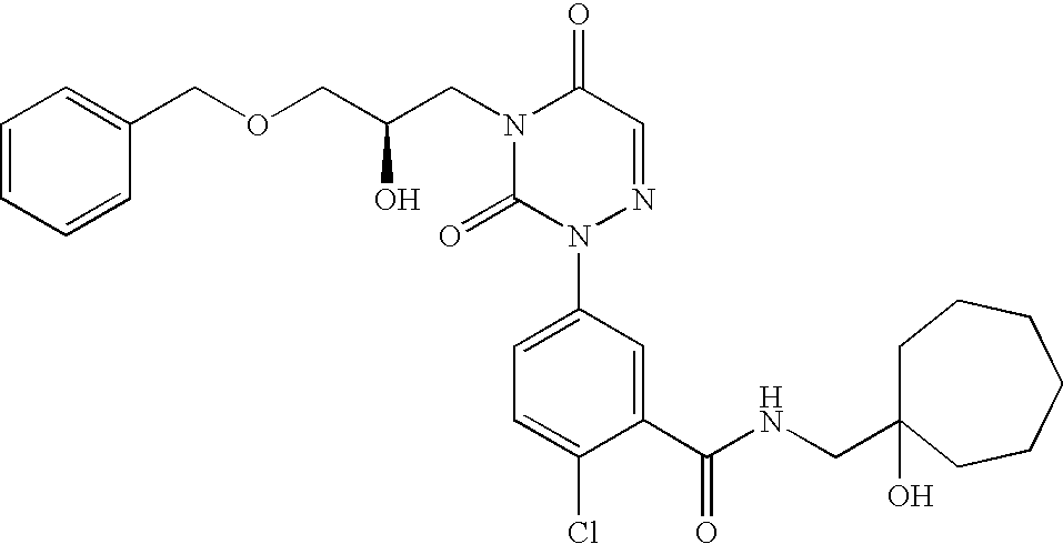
N1(CC(COCC2=CC=CC=C2)O)C(=O)N(C2=CC=C(Cl)C(C(=O)NCC3(O)CCCCCC3)=C2)N=CC1=O
